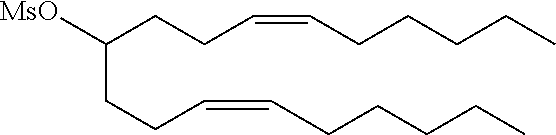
C(CCC=CCCCCC)(CCC=CCCCCC)[MsO]
